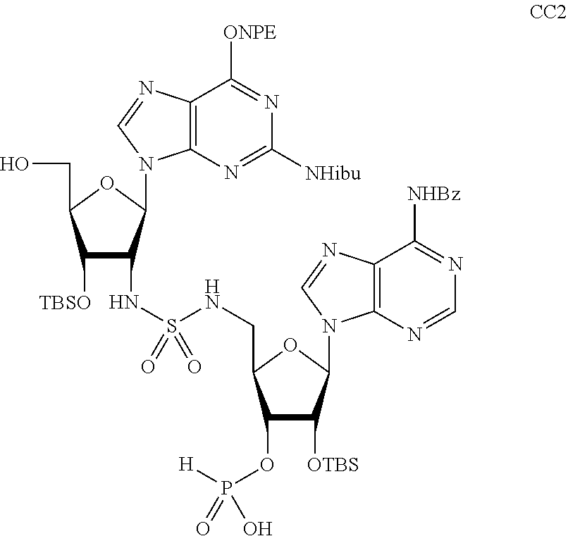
C1([TBSO])C(NS(NCC2C(OP([H])(=O)O)C([OTBS])C(N3C4=C(C([NHBz])=NC=N4)N=C3)O2)(=O)=O)C(N2C3=C(C([ONPE])=NC([NHibu])=N3)N=C2)OC1CO
